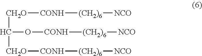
[CH2O](C([CH2O][CONH][(CH2)6][NCO])O[CONH][(CH2)6][NCO])[CONH][(CH2)6][NCO]
